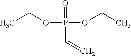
CCOP(OCC)(=O)C=C
